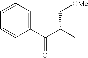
C1=CC=C(C(C(C)C[OMe])=O)C=C1
